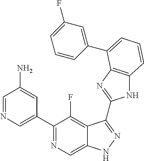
C1=NC=C(C2=NC=C3C(=C2F)C(C2=NC4=C(N2)C=CC=C4C2=CC(F)=CC=C2)=NN3)C=C1N
